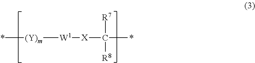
*[(Y)m][W1][X]C([R7])([R8])*
